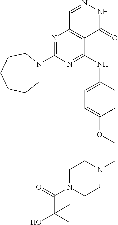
N1=C(N2CCCCCC2)N=C(NC2=CC=C(OCCN3CCN(C(=O)C(O)(C)C)CC3)C=C2)C2=C1C=NNC2=O
